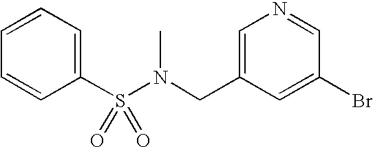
C1(S(N(CC2=CN=CC(Br)=C2)C)(=O)=O)=CC=CC=C1
